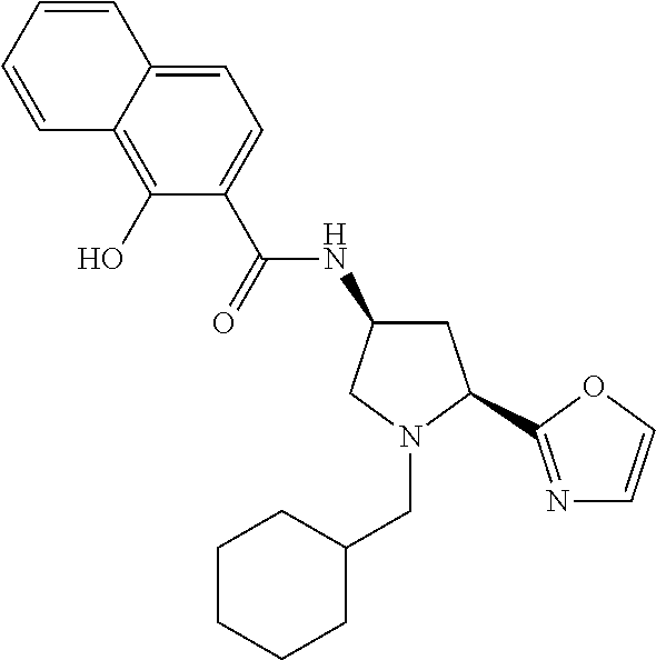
C1CCCC(CN2CC(NC(=O)C3=CC=C4C(=C3O)C=CC=C4)CC2C2=NC=CO2)C1
